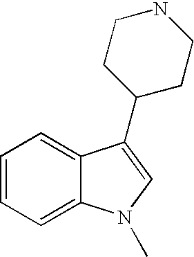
C1=CC=C2C(=C1)C(C1CCNCC1)=CN2C
